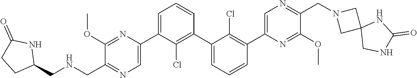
C1(OC)=NC(C2=CC=CC(C3=CC=CC(C4=CN=C(CN5CC6(C5)CNC(=O)N6)C(OC)=N4)=C3Cl)=C2Cl)=CN=C1CNCC1NC(=O)CC1
